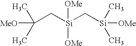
C(C[Si](C[Si](C)(C)[OMe])([OMe])[OMe])(C)(C)[MeO]
